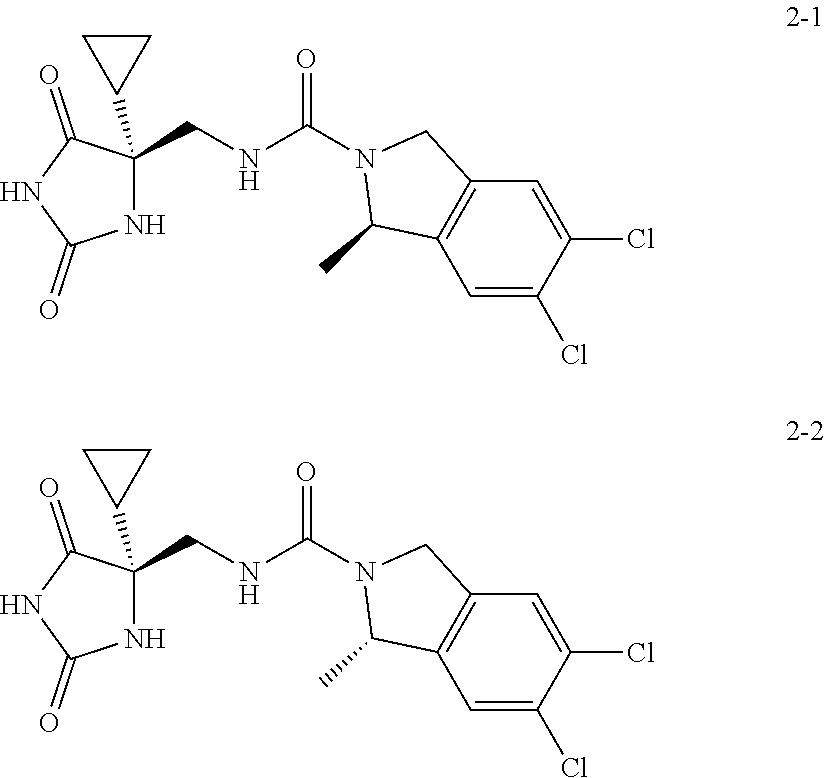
N1C(CNC(N2C(C)C3=C(C2)C=C(Cl)C(Cl)=C3)=O)(C2CC2)C(=O)NC1=O.N1C(CNC(N2C(C)C3=C(C2)C=C(Cl)C(Cl)=C3)=O)(C2CC2)C(=O)NC1=O
